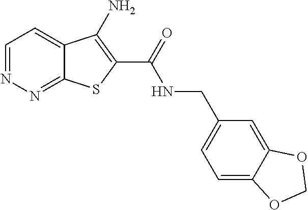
C1=NN=C2C(=C1)C(N)=C(C(=O)NCC1=CC=C3C(=C1)OCO3)S2
